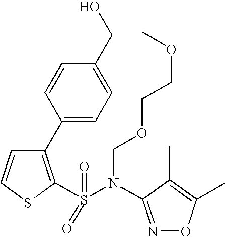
C1=CSC(S(=O)(N(C2=NOC(C)=C2C)COCCOC)=O)=C1C1=CC=C(CO)C=C1
